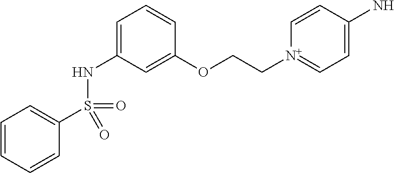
C1=CC=CC(S(=O)(=O)NC2=CC=CC(OCC[N+]3=CC=C(N)C=C3)=C2)=C1
